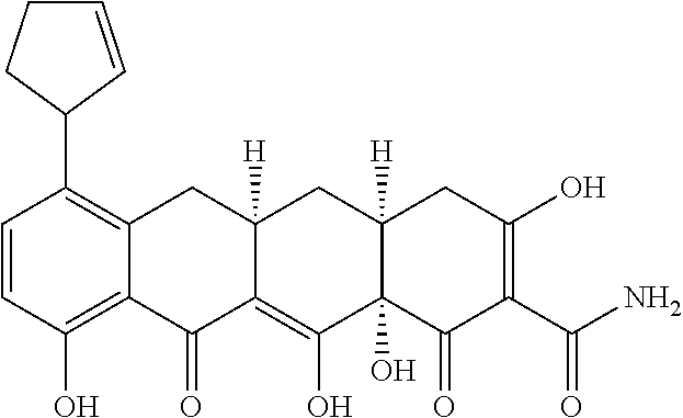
C1=CC(O)=C2C(=C1C1C=CCC1)CC1([H])C(=C(O)C3(O)C([H])(C1)CC(O)=C(C(N)=O)C3=O)C2=O
